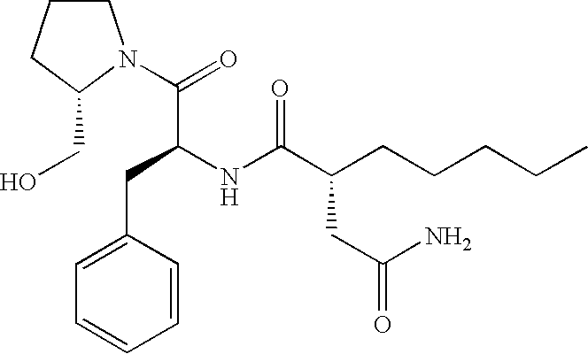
C1CCC(CO)N1C(C(CC1=CC=CC=C1)NC(C(CCCCC)CC(=O)N)=O)=O
